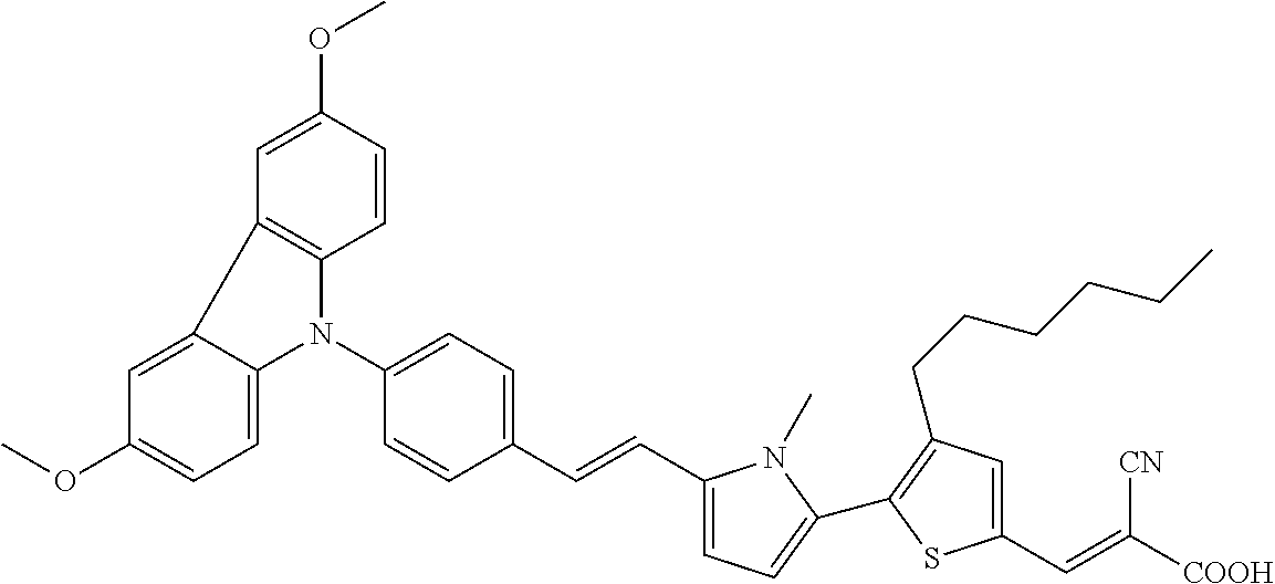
C1=CC(OC)=CC2=C1N(C1=CC=C(C=CC3=CC=C(C4=C(CCCCCC)C=C(C=C([COOH])[CN])S4)N3C)C=C1)C1=CC=C(OC)C=C21
